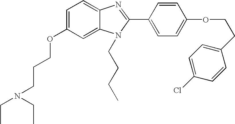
C1=C(OCCCN(CC)CC)C=C2C(=C1)N=C(C1=CC=C(OCCC3=CC=C(Cl)C=C3)C=C1)N2CCCC
